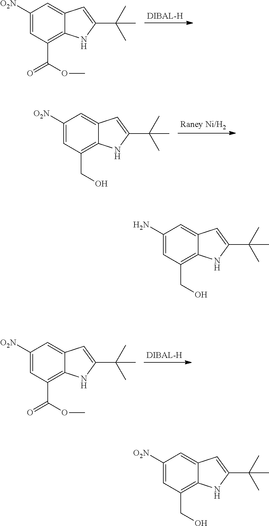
C1([O2N])=CC(C(=O)OC)=C2C(=C1)C=C(C(C)(C)C)N2.C1([O2N])=CC(CO)=C2C(=C1)C=C(C(C)(C)C)N2.C1([O2N])=CC(C(OC)=O)=C2C(=C1)C=C(C(C)(C)C)N2.C1(N)=CC(CO)=C2C(=C1)C=C(C(C)(C)C)N2.C1([O2N])=CC(CO)=C2C(=C1)C=C(C(C)(C)C)N2
